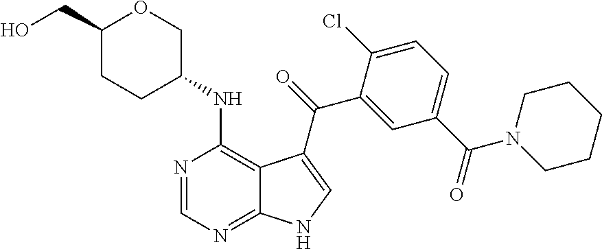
C1=C(C(N2CCCCC2)=O)C=C(C(=O)C2=CNC3=NC=NC(NC4COC(CO)CC4)=C32)C(Cl)=C1
